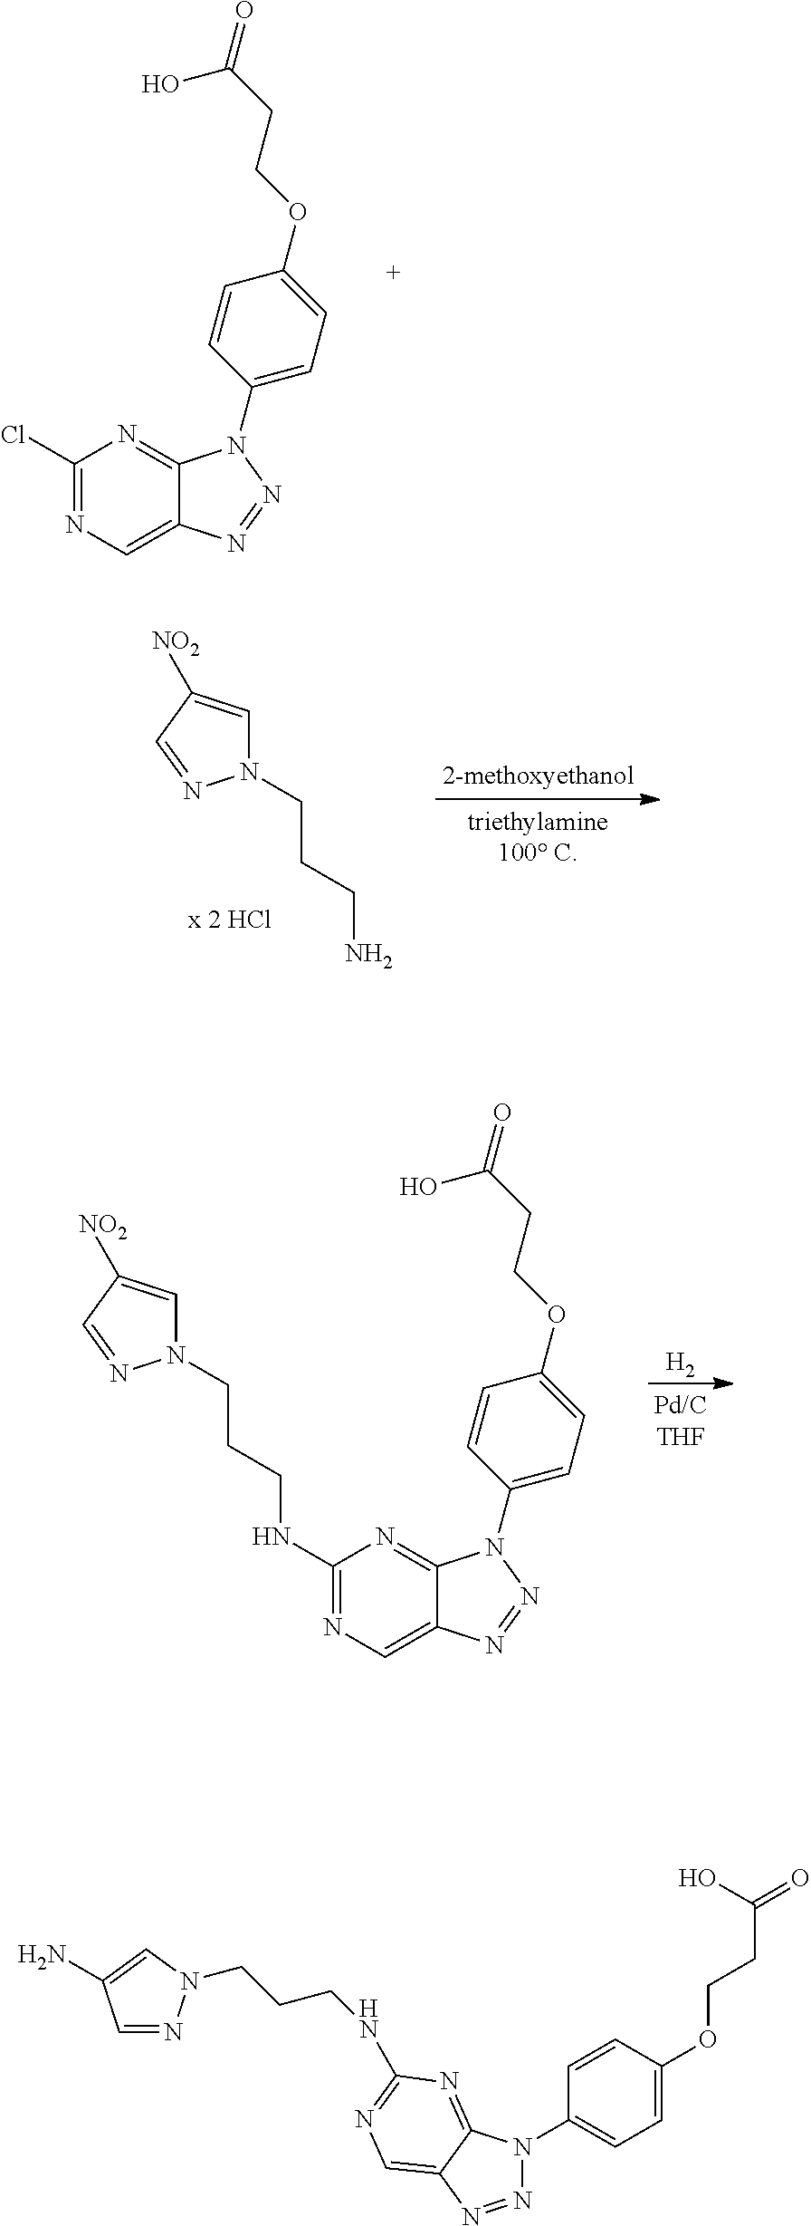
C1(Cl)=NC=C2C(=N1)N(C1=CC=C(OCCC(=O)O)C=C1)N=N2.C1=C([NO2])C=NN1CCCN.[H2].C1=C([NO2])C=NN1CCCNC1=NC=C2C(=N1)N(C1=CC=C(OCCC(=O)O)C=C1)N=N2.C1=CC(OCCC(=O)O)=CC=C1N1N=NC2=CN=C(NCCCN3N=CC(N)=C3)N=C12
